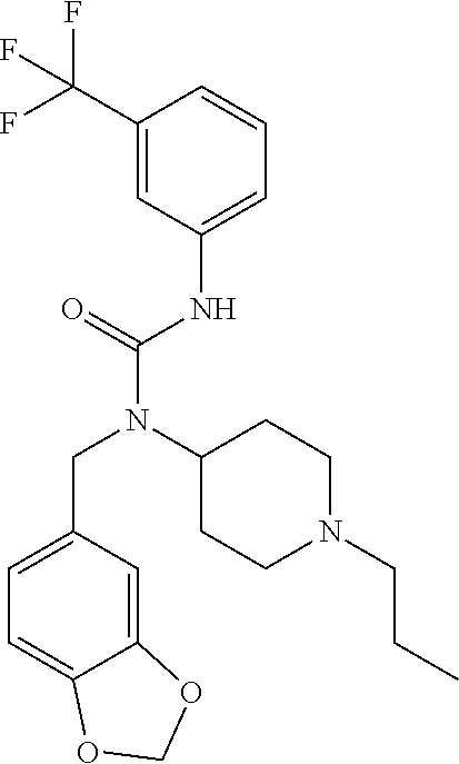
C1=C(CN(C(NC2=CC=CC(C(F)(F)F)=C2)=O)C2CCN(CCC)CC2)C=C2C(=C1)OCO2
